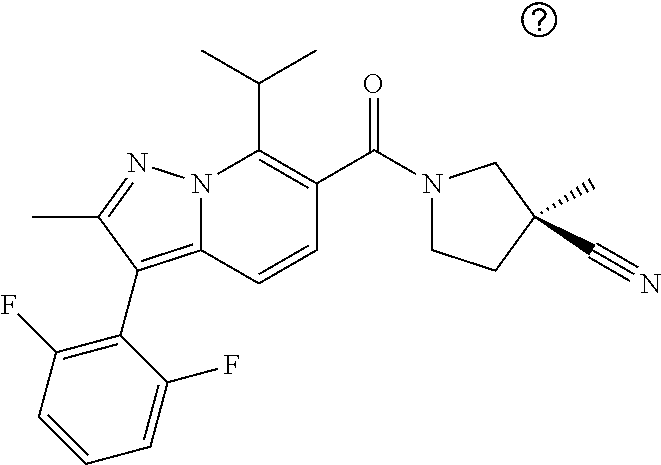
CC(C)C1=C(C(=O)N2CCC(C)(C#N)C2)C=CC2=C(C3=C(F)C=CC=C3F)C(C)=NN12
